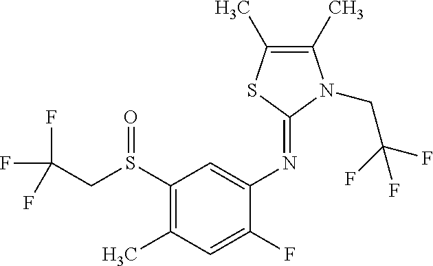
FC(CS(C1=C(C)C=C(F)C(N=C2SC(C)=C(C)N2CC(F)(F)F)=C1)=O)(F)F
